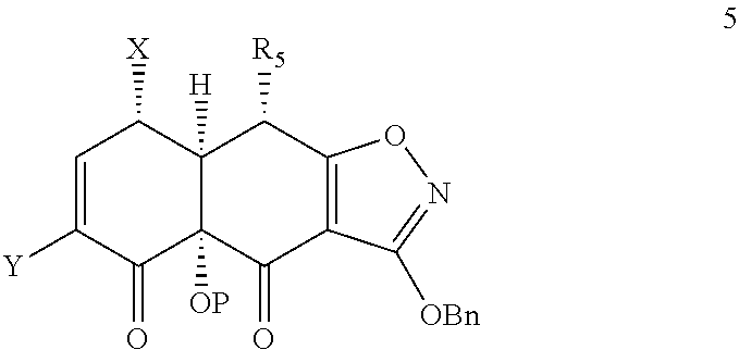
C1=C([Y])C(=O)C2([OP])C([H])(C1[X])C([R5])C1=C(C2=O)C([OBn])=NO1
